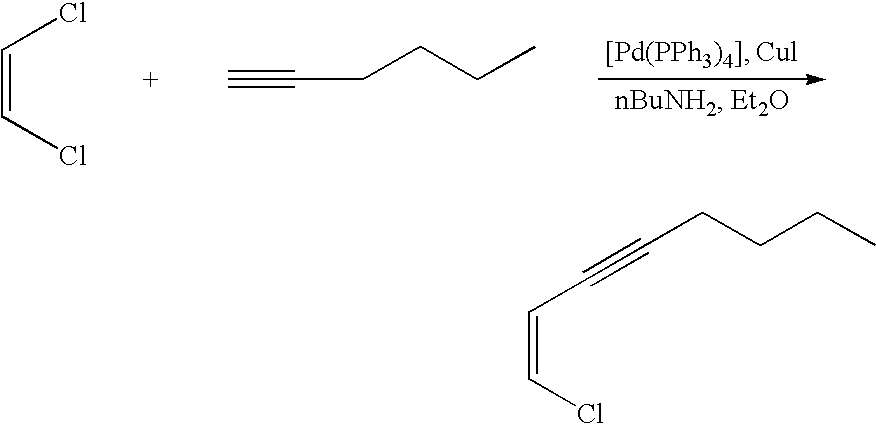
C(=CCl)C#CCCCC.C(=CCl)Cl.C#CCCCC
